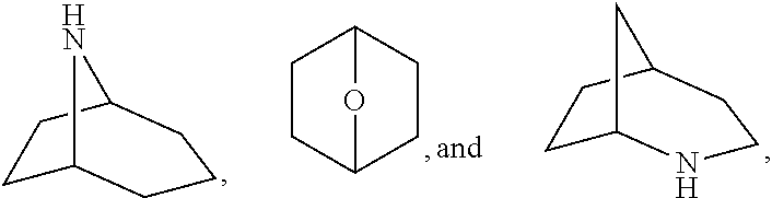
C1C2CC(CCN2)C1.C1CC2CCC1O2.C1C2NC(CCC2)C1
